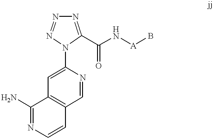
C1(N2C(C(N[A]B)=O)=NN=N2)=CC2=C(C=N1)C=CN=C2N
